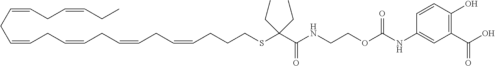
C1(C(O)=O)=C(O)C=CC(NC(OCCNC(C(SCCCC=CCC=CCC=CCC=CCC=CCC=CCC)(CC)CC)=O)=O)=C1
